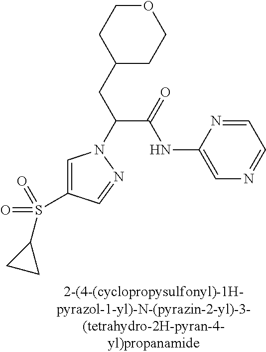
C1(CC(C(NC2=CN=CC=N2)=O)N2C=C(S(=O)(=O)C3CC3)C=N2)CCOCC1
